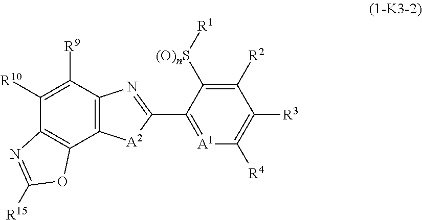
C1([R10])=C([R9])C2=C(C3=C1N=C([R15])O3)[A2]C(C1=[A1]C([R4])=C([R3])C([R2])=C1[(O)nS][R1])=N2
